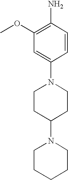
N1(C2=CC(OC)=C(N)C=C2)CCC(N2CCCCC2)CC1
